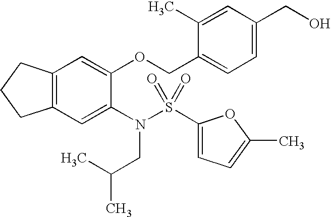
C12=C(C=C(N(S(C3=CC=C(C)O3)(=O)=O)CC(C)C)C(OCC3=CC=C(CO)C=C3C)=C1)CCC2
